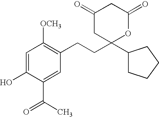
C1=C(O)C(C(=O)C)=CC(CCC2(C3CCCC3)OC(=O)CC(=O)C2)=C1[OCH3]
